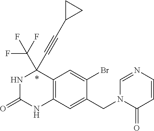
N1C(=O)NC2=C(C1(C#CC1CC1)C(F)(F)F)C=C(Br)C(CN1C(=O)C=CN=C1)=C2
